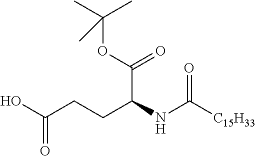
OC(CCC(NC([C15H33])=O)C(=O)OC(C)(C)C)=O
